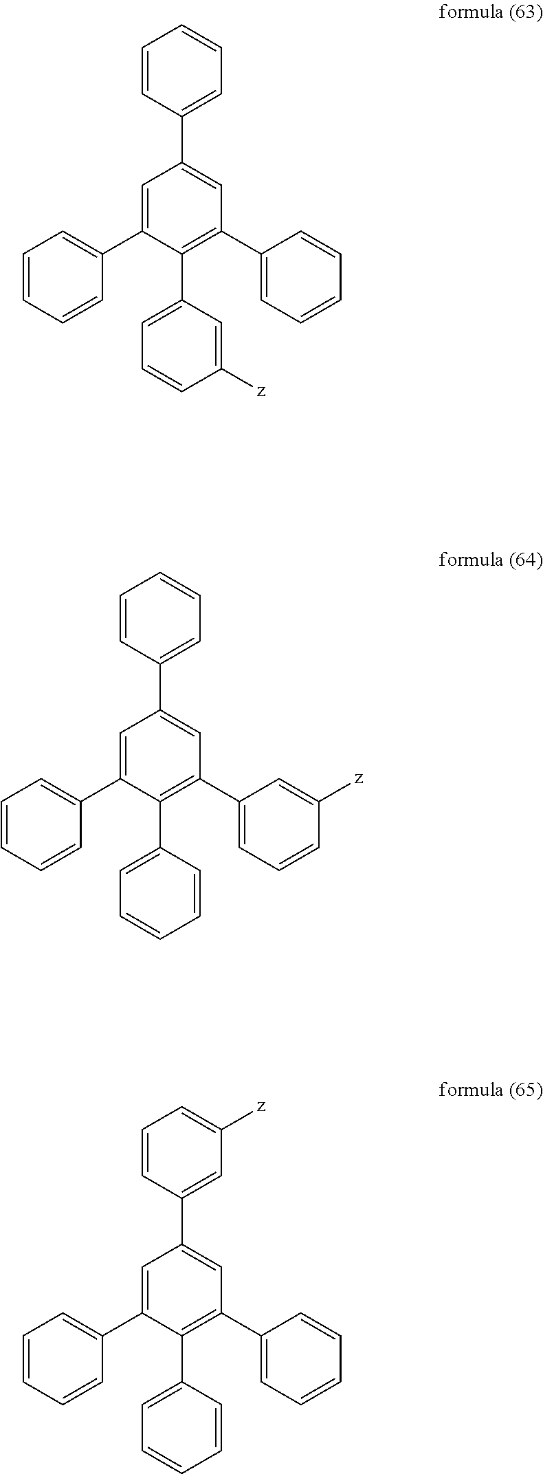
C1=C(C2=CC=CC=C2)C(C2=CC=CC([z])=C2)=C(C2=CC=CC=C2)C=C1C1=CC=CC=C1.C1=C(C2=CC=CC=C2)C(C2=CC=CC=C2)=C(C2=CC=CC([z])=C2)C=C1C1=CC=CC=C1.C1=C(C2=CC=CC=C2)C(C2=CC=CC=C2)=C(C2=CC=CC=C2)C=C1C1=CC([z])=CC=C1
